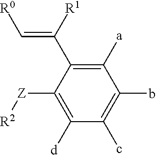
C1([a])=C(C([R1])=C[R0])C([Z][R2])=C([d])C(c)=C1b
